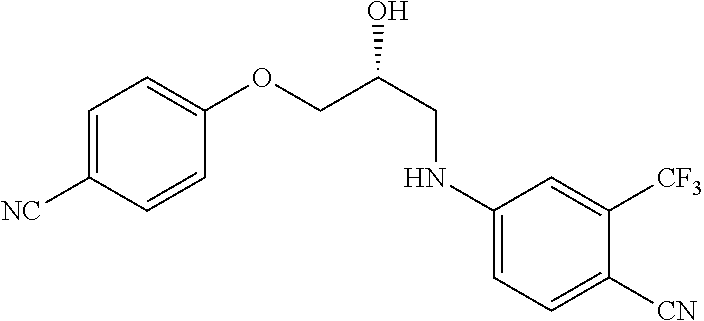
C1(NCC(O)COC2=CC=C([NC])C=C2)=CC=C([CN])C([CF3])=C1
